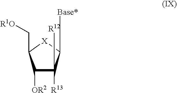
C1([OR2])C([R13])([R12])C([Base*])[X]C1C[R1O]
